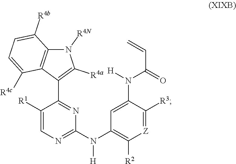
C12=C(C(C3=NC(N(C4=C([R2])[Z]=C([R3])C(N([H])C(=O)C=C)=C4)[H])=NC=C3[R1])=C([R4a])N1[R4N])C([R4c])=CC=C2[R4b]
